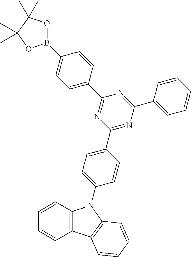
C1=C(C2=NC(C3=CC=C(N4C5=C(C6=C4C=CC=C6)C=CC=C5)C=C3)=NC(C3=CC=CC=C3)=N2)C=CC(B2OC(C)(C)C(C)(C)O2)=C1
